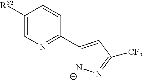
C1([R52])=CN=C(C2=CC([CF3])=N[N-]2)C=C1
